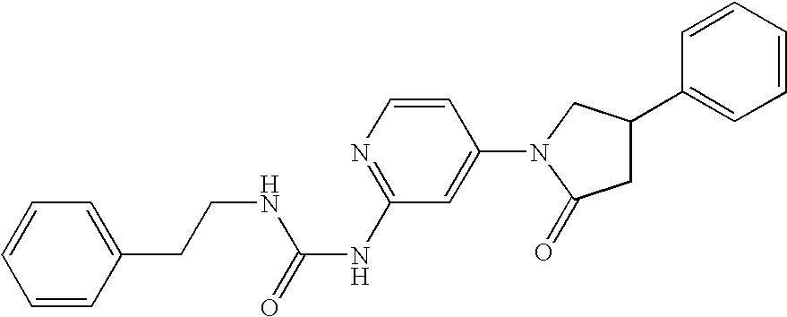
C1=CC(N2C(=O)CC(C3=CC=CC=C3)C2)=CC(NC(=O)NCCC2=CC=CC=C2)=N1
